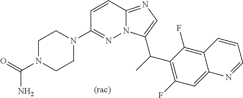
C1N(C(=O)N)CCN(C2=NN3C(=NC=C3C(C)C3=C(F)C=C4C(=C3F)C=CC=N4)C=C2)C1
